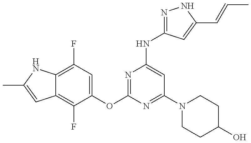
C12=C(F)C(OC3=NC(NC4=NNC(C=CC)=C4)=CC(N4CCC(O)CC4)=N3)=CC(F)=C1NC(C)=C2
